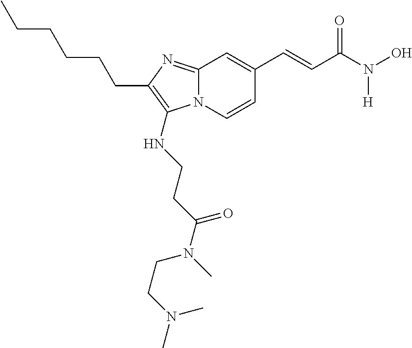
N12C(=NC(CCCCCC)=C1NCCC(N(C)CCN(C)C)=O)C=C(C=CC(N(O)[H])=O)C=C2
